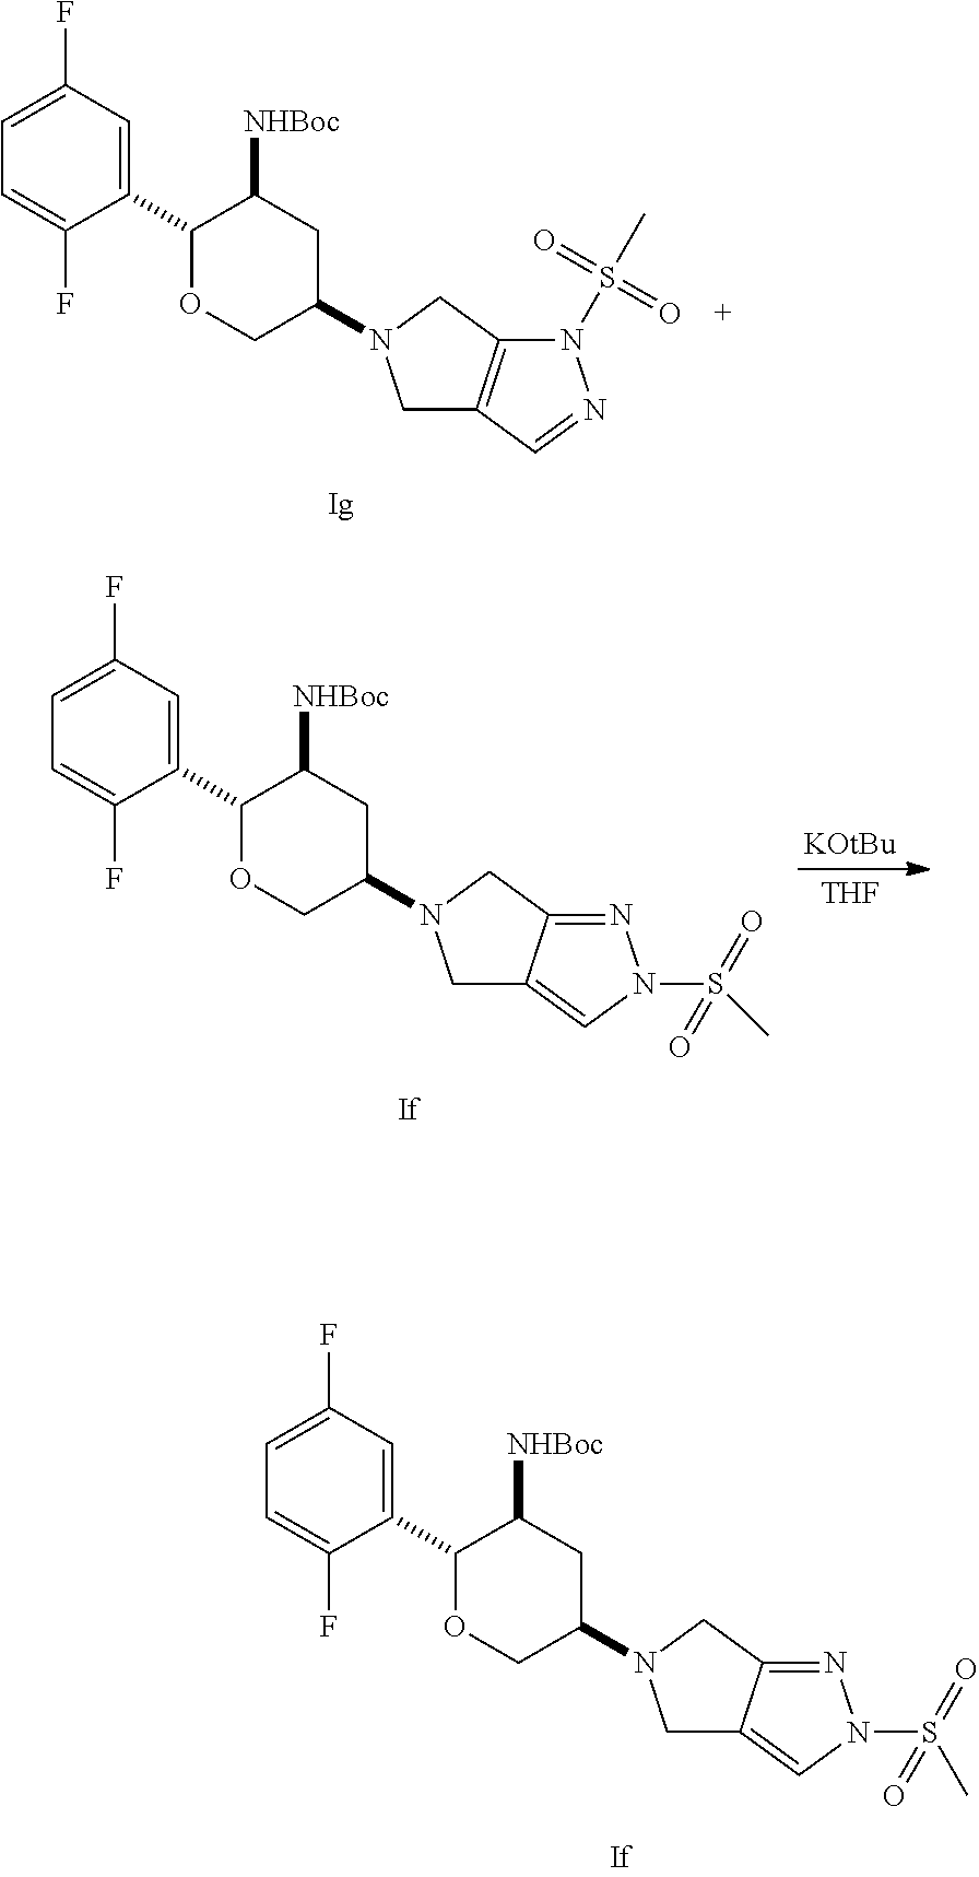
C1=C(F)C=C(C2OCC(N3CC4=C(C3)N(S(=O)(=O)C)N=C4)CC2[NHBoc])C(F)=C1.C1=C(F)C=C(C2OCC(N3CC4=CN(S(C)(=O)=O)N=C4C3)CC2[NHBoc])C(F)=C1.[KOtBu].[THF].C1=C(F)C=C(C2OCC(N3CC4=CN(S(=O)(=O)C)N=C4C3)CC2[NHBoc])C(F)=C1
